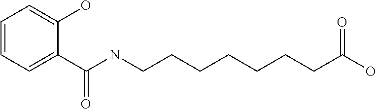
C1=CC=C(C(NCCCCCCCC(O)=O)=O)C(O)=C1
